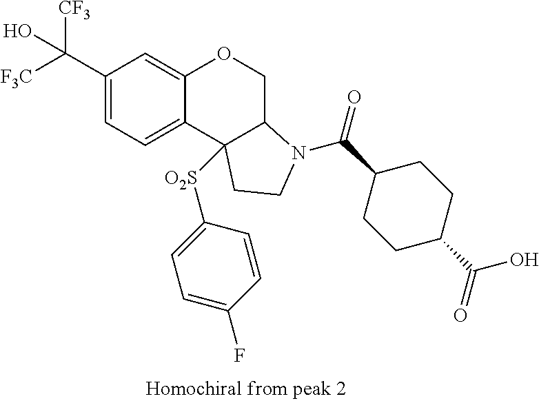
C1(C([F3C])([CF3])O)=CC=C2C(=C1)OCC1C2([O2S]C2=CC=C(F)C=C2)CCN1C(C1CCC(C(=O)O)CC1)=O
